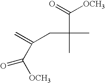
O=C([OCH3])C(C)(CC(=C)C([OCH3])=O)C
